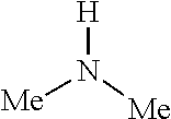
[H]N([Me])[Me]
